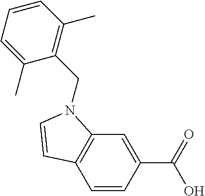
C1=CC(C(O)=O)=CC2=C1C=CN2CC1=C(C)C=CC=C1C
